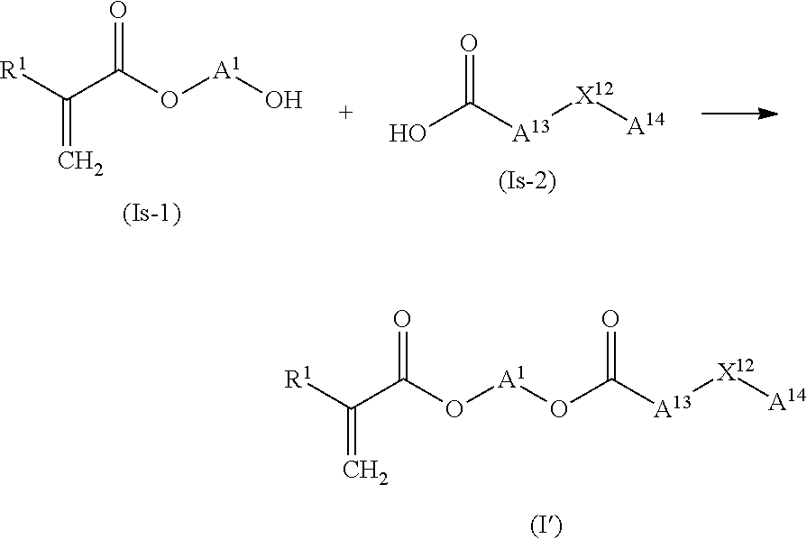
C(C(O[A1]OC([A13][X12][A14])=O)=O)([R1])=C.C(C(O[A1]O)=O)([R1])=C.OC([A13][X12][A14])=O
